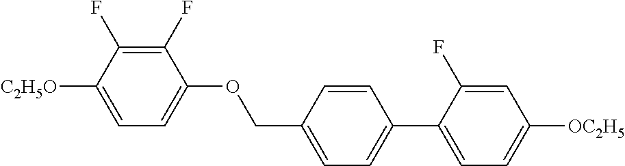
C1(F)=C(F)C([C2H5O])=CC=C1OCC1=CC=C(C2=CC=C([OC2H5])C=C2F)C=C1
